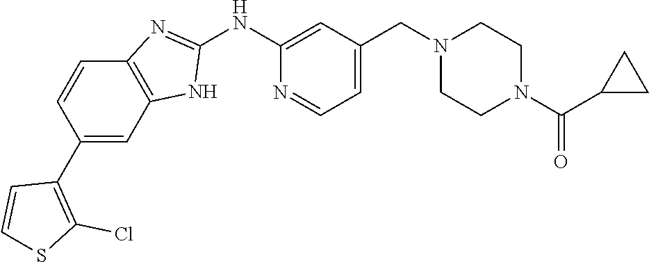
C1=CC(C2=C(Cl)SC=C2)=CC2=C1N=C(NC1=CC(CN3CCN(C(C4CC4)=O)CC3)=CC=N1)N2
